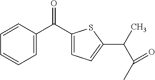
C1(C(C2=CC=CC=C2)=O)=CC=C(C(C(C)=O)C)S1
